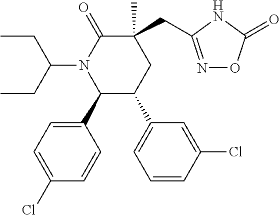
N1=C(CC2(C)C(=O)N(C(CC)CC)C(C3=CC=C(Cl)C=C3)C(C3=CC=CC(Cl)=C3)C2)NC(=O)O1
